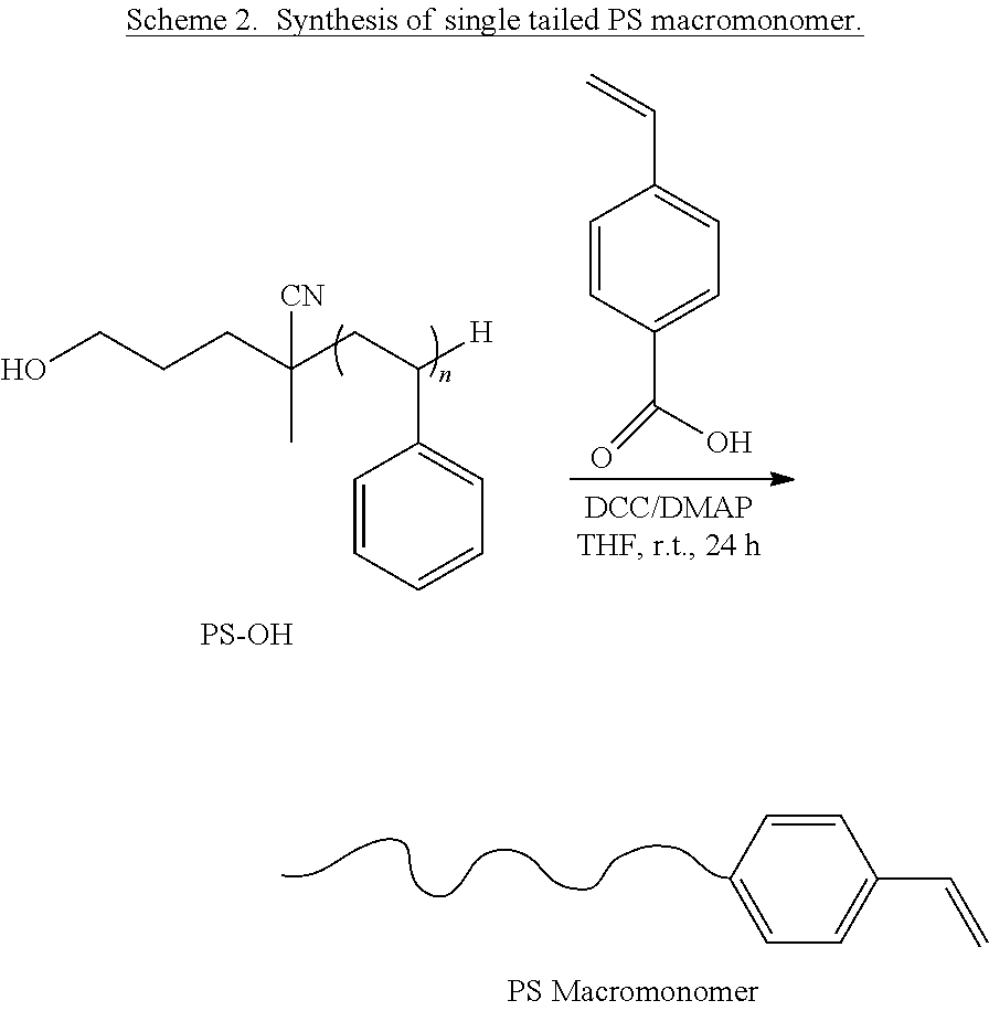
OCCCC(CC([H])C1=CC=CC=C1)(C)[CN].[PS-OH].C=CC1=CC=C(C(O)=O)C=C1.C1=CC=C(C=C)C=C1
